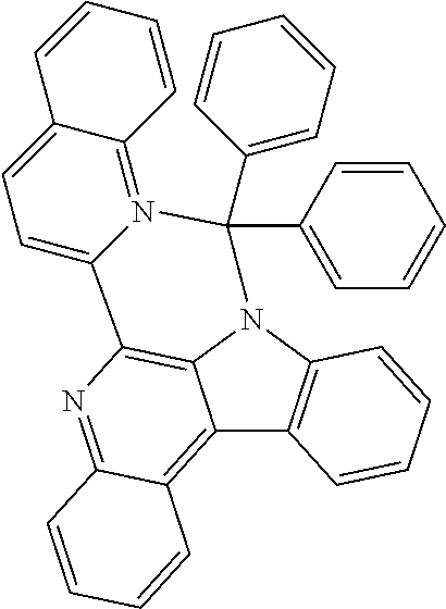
C12=C3C(=NC4=C1N(C1=C2C=CC=C1)C(C1=CC=CC=C1)(C1=CC=CC=C1)N1=C2C(=CC=C41)C=CC=C2)C=CC=C3
